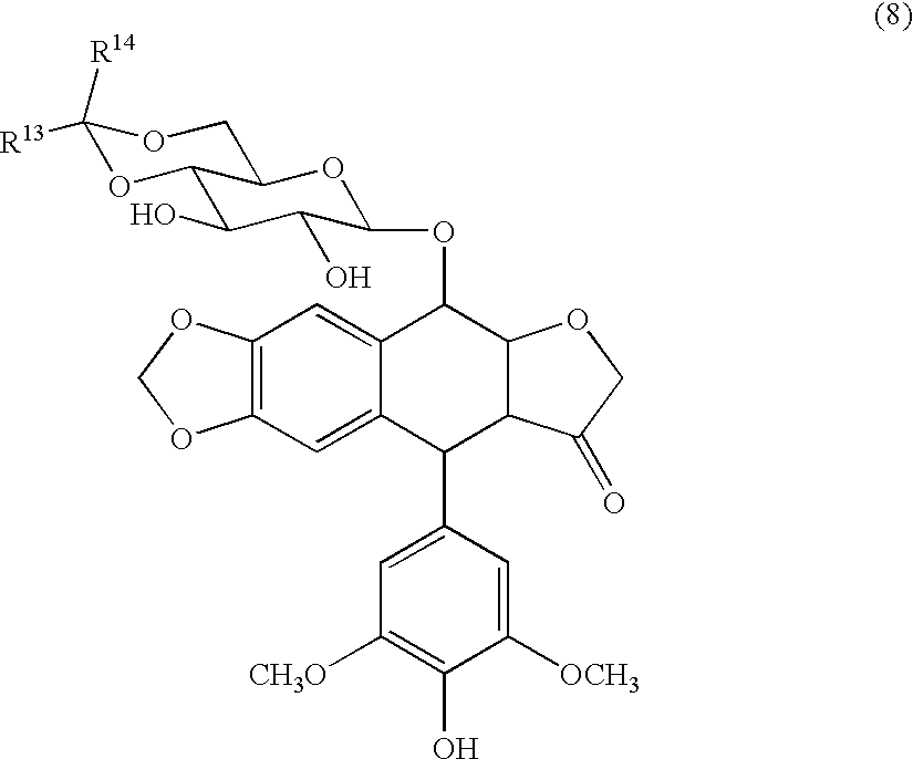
C1([R13])([R14])OC2C(O)C(O)C(OC3C4=CC5=C(C=C4C(C4=CC([CH3O])=C(O)C([OCH3])=C4)C4C3OCC4=O)OCO5)OC2CO1
